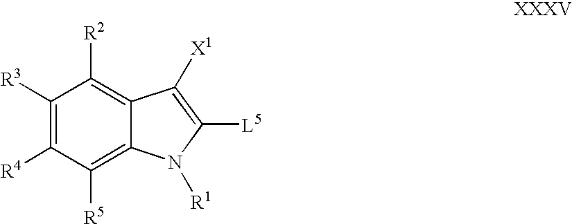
C1([R3])=C([R4])C([R5])=C2C(=C1[R2])C([X1])=C([L5])N2[R1]
